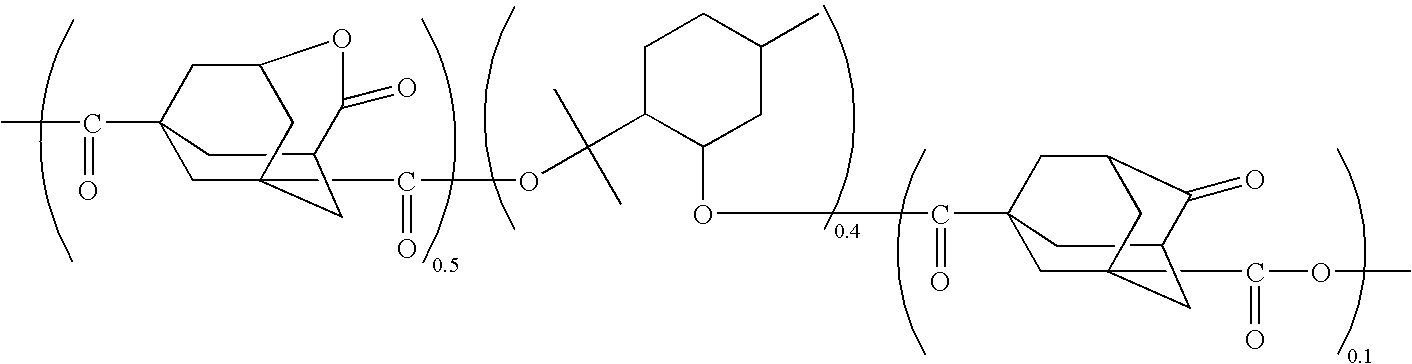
C12CC3(C(OC4C(C(OC(C56CC7(C(=O)C)CC(C5)C(=O)OC(C7)C6)=O)(C)C)CCC(C)C4)=O)CC(C(=O)OC)(C1)CC(C3)C2=O
